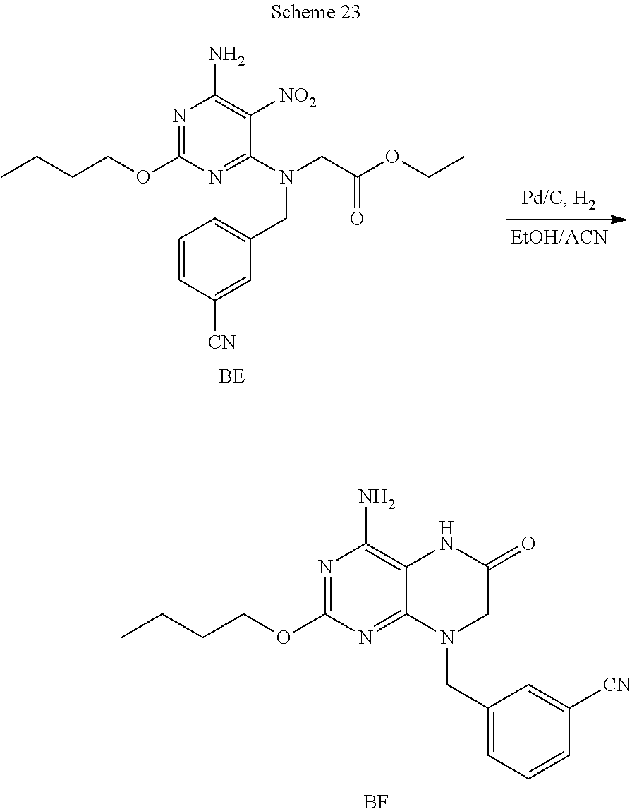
N1=C(OCCCC)N=C(N(CC(OCC)=O)CC2=CC=CC([CN])=C2)C([NO2])=C1N.N1=C(OCCCC)N=C2C(=C1N)NC(=O)CN2CC1=CC=CC([CN])=C1.[BF]
